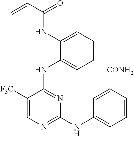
C1([F3C])=CN=C(NC2=C(C)C=CC([CONH2])=C2)N=C1NC1=CC=CC=C1NC(C=C)=O
